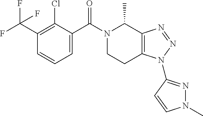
C(C1=C(Cl)C(C(N2CCC3=C(C2C)N=NN3C2=NN(C)C=C2)=O)=CC=C1)(F)(F)F
